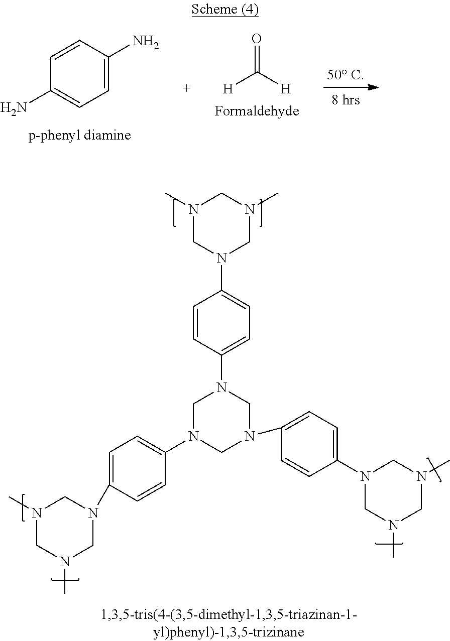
N1(C)CN(C2=CC=C(N3CN(C4=CC=C(N5CN(C)CN(C)C5)C=C4)CN(C4=CC=C(N5CN(C)CN(C)C5)C=C4)C3)C=C2)CN(C)C1.[H]C([H])=O.C1=CC(N)=CC=C1N
